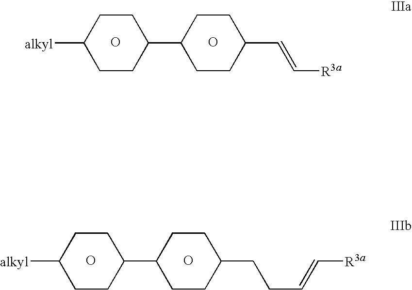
O.O.C1CC(C2CCC(C=C[R3a])CC2)CCC1[alkyl].O.O.C1CC(C2CCC(CCC=C[R3a])CC2)CCC1[alkyl]
